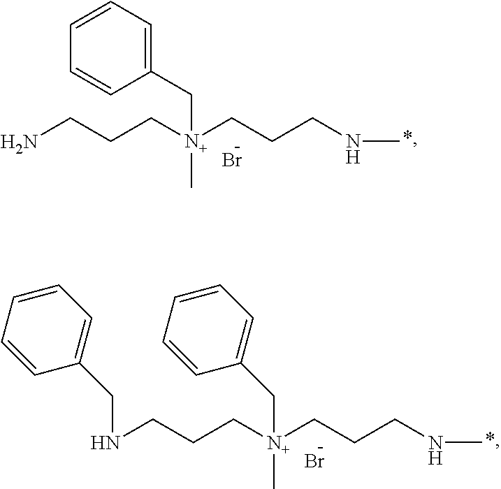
NCCC[N+](CCCNC)(C)CC1=CC=CC=C1.Br.[-].Br.N(CCC[N+](CCCNC)(C)CC1=CC=CC=C1)CC1=CC=CC=C1.[-]
